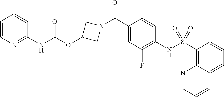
O=C(NC1=NC=CC=C1)OC1CN(C(C2=CC(F)=C(NS(C3=C4C(=CC=C3)C=CC=N4)(=O)=O)C=C2)=O)C1
